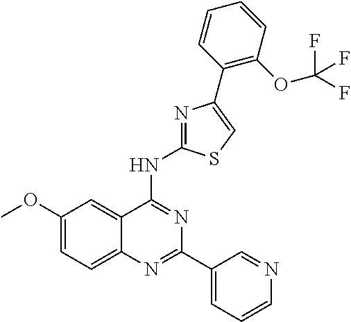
C1(OC)=CC=C2C(=C1)C(NC1=NC(C3=C(OC(F)(F)F)C=CC=C3)=CS1)=NC(C1=CC=CN=C1)=N2
